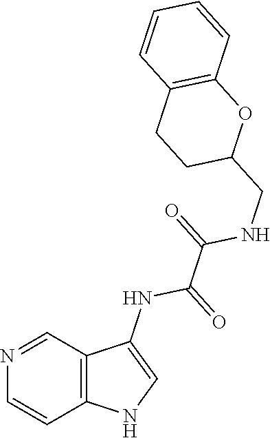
C1C(CNC(C(NC2=CNC3=C2C=NC=C3)=O)=O)OC2=C(C1)C=CC=C2
